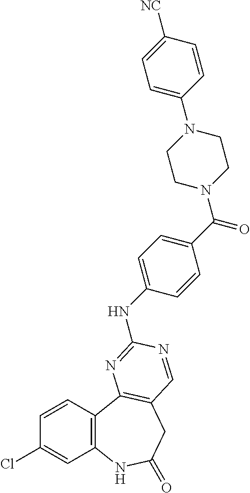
C1(Cl)=CC2=C(C=C1)C1=C(CC(=O)N2)C=NC(NC2=CC=C(C(N3CCN(C4=CC=C([NC])C=C4)CC3)=O)C=C2)=N1
